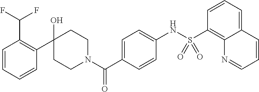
C1(O)(C2=C(C(F)F)C=CC=C2)CCN(C(C2=CC=C(NS(C3=C4C(=CC=C3)C=CC=N4)(=O)=O)C=C2)=O)CC1
